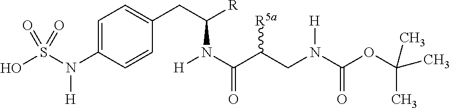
C1=C(N(S(O)(=O)=O)[H])C=CC(CC(N(C(=O)C(CN(C(OC(C)(C)C)=O)[H])[R5a])[H])[R])=C1
